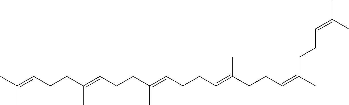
C(=CCCC(=CCCC(=CCCC=C(CCC=C(C)CCC=C(C)C)C)C)C)(C)C
